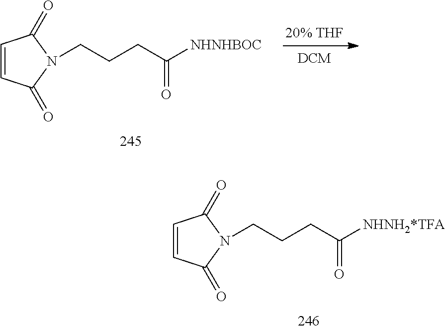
C1=CC(=O)N(CCCC([NHNHBOC])=O)C1=O.[20% THF].C1=CC(=O)N(CCCC([NHNH2*TFA])=O)C1=O
